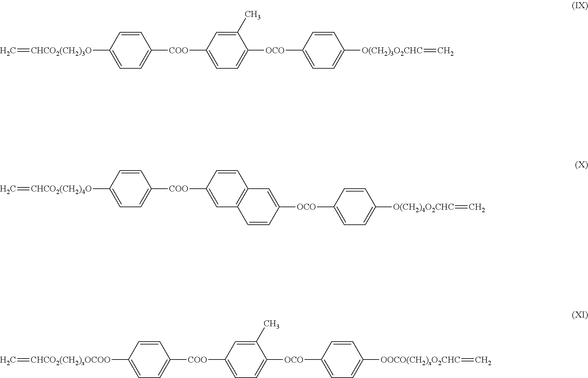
C=[CHCO2(CH2)3O]C1=CC=C([COO]C2=CC=C([OCO]C3=CC=C([O(CH2)3O2CHC]=C)C=C3)C(C)=C2)C=C1.C=[CHCO2(CH2)4O]C1=CC=C([COO]C2=CC3=C(C=C2)C=C([OCO]C2=CC=C([O(CH2)4O2CHC]=C)C=C2)C=C3)C=C1.C1=C([CHCO2(CH2)xOCOO]=C)C=CC([COO]C2=CC=C([OCO]C3=CC=C([OOCO(CH2)xO2CHC]=C)C=C3)C(C)=C2)=C1
